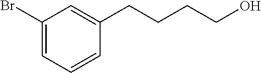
C1(Br)=CC=CC(CCCCO)=C1
